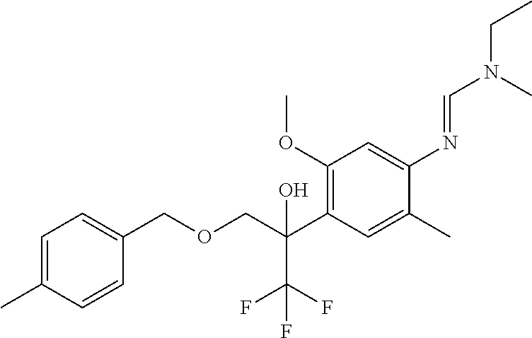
C1(OC)=C(C(COCC2=CC=C(C)C=C2)(O)C(F)(F)F)C=C(C)C(N=CN(CC)C)=C1
